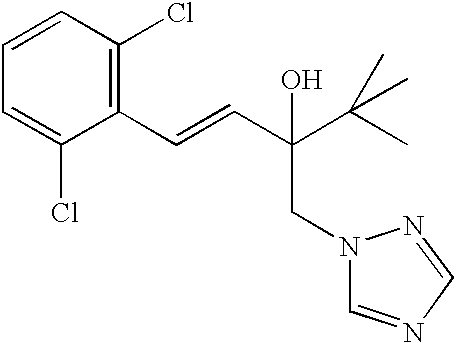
C(=CC(O)(CN1C=NC=N1)C(C)(C)C)C1=C(Cl)C=CC=C1Cl
